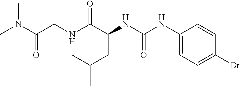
N(C(C(NC(NC1=CC=C(Br)C=C1)=O)CC(C)C)=O)CC(=O)N(C)C
